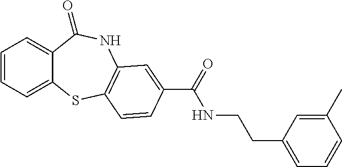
C1=CC=C2C(=C1)C(=O)NC1=C(S2)C=CC(C(=O)NCCC2=CC=CC(C)=C2)=C1
